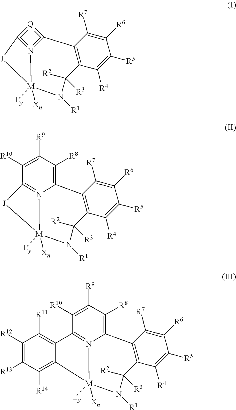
C12=C(C([R4])=C([R5])C([R6])=C1[R7])C([R2])([R3])N([R1])[M]1([Xn])([Ly])N3=C(=[Q]=C=32)[J]1.C12=C(C([R4])=C([R5])C([R6])=C1[R7])C([R2])([R3])N([R1])[M]1([Xn])([Ly])[J]C3=N1C2=C([R8])C([R9])=C3[R10].C12=C(C([R4])=C([R5])C([R6])=C1[R7])C([R2])([R3])N([R1])[M]1([Xn])([Ly])N3=C(C([R10])=C([R9])C([R8])=C23)C2=C([R11])C([R12])=C([R13])C([R14])=C21
